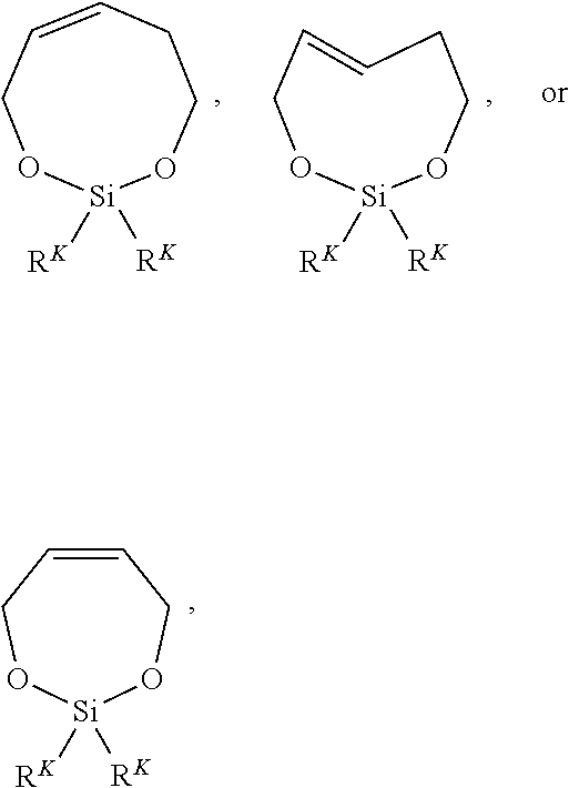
C1C=CCO[Si]([RK])([RK])OC1.C1CO[Si]([RK])([RK])OCC=C1.C1=CCO[Si]([RK])([RK])OC1
